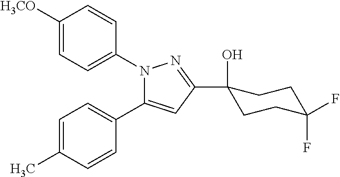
C1([H3CO])=CC=C(N2C(C3=CC=C(C)C=C3)=CC(C3(O)CCC(F)(F)CC3)=N2)C=C1
